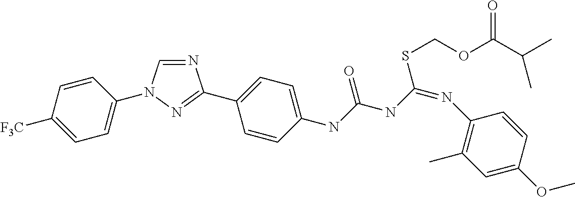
N1=CN(C2=CC=C([F3C])C=C2)N=C1C1=CC=C(NC(NC(=NC2=C(C)C=C(OC)C=C2)SCOC(C(C)C)=O)=O)C=C1
